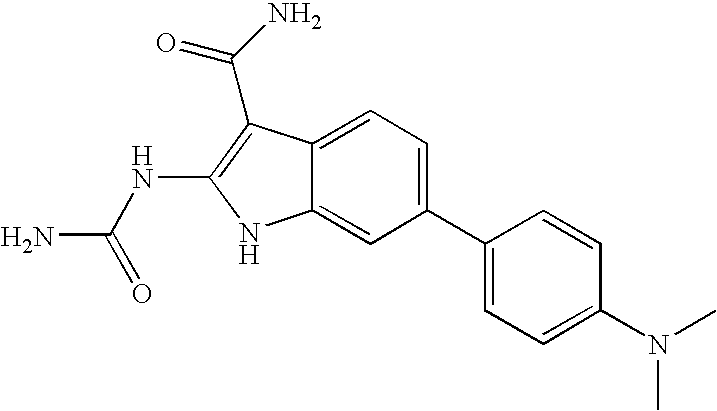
C1(C2=CC=C(N(C)C)C=C2)=CC=C2C(=C1)NC(NC(N)=O)=C2C(=O)N
